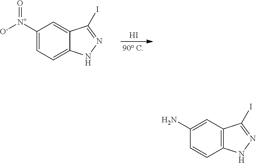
C1([N+]([O-])=O)=CC=C2C(=C1)C(I)=NN2.I.C1(N)=CC2=C(C=C1)NN=C2I
